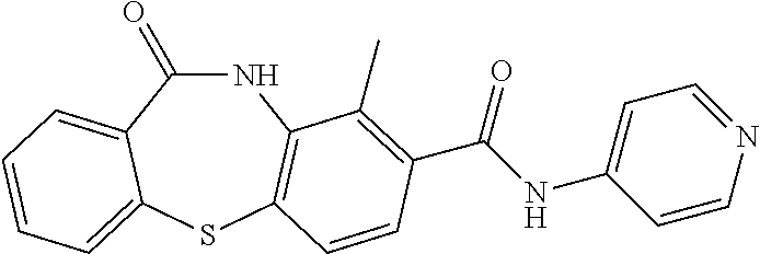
N1C(=O)C2=CC=CC=C2SC2=C1C(C)=C(C(NC1=CC=NC=C1)=O)C=C2
